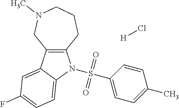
[H]Cl.S(C1=CC=C(C)C=C1)(=O)(=O)N1C2=C(C3=CC(F)=CC=C31)CN(C)CCC2
